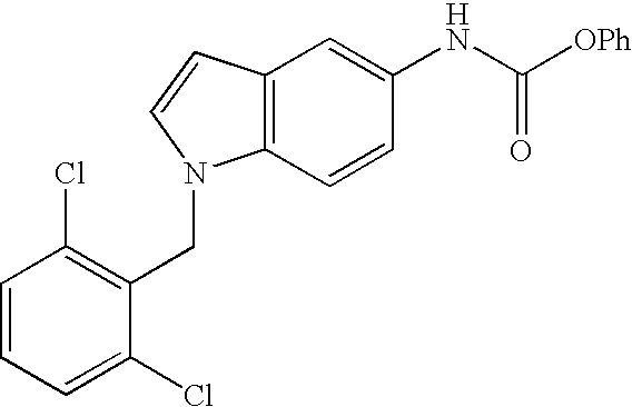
C12=C(C=CC(NC([OPh])=O)=C1)N(CC1=C(Cl)C=CC=C1Cl)C=C2
